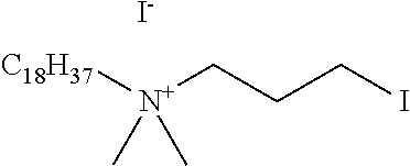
[N+](CCCI)([C18H37])(C)C.[I-]
